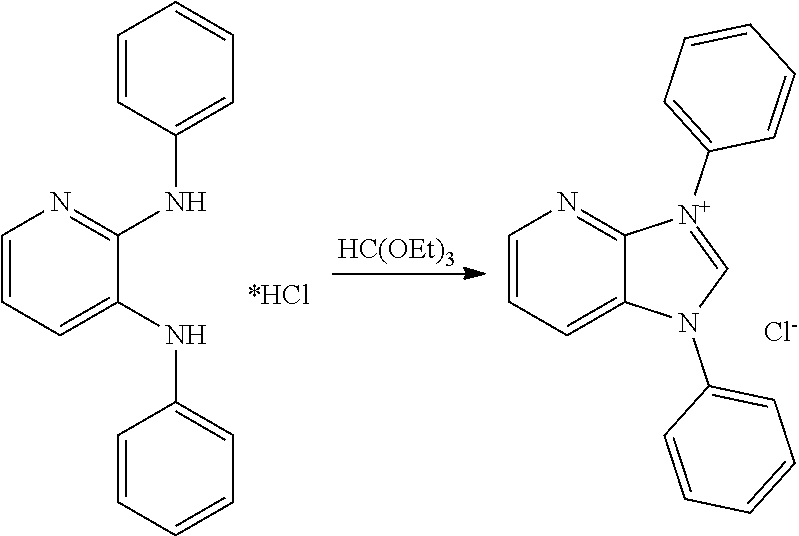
[HC(OEt)3].C1=CC=C(NC2=CC=CC=C2)C(NC2=CC=CC=C2)=N1.C1=CC=C2C(=N1)[N+](C1=CC=CC=C1)=CN2C1=CC=CC=C1.[Cl-]
